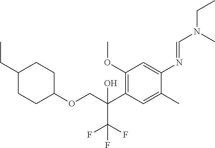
C1(OC)=C(C(COC2CCC(CC)CC2)(O)C(F)(F)F)C=C(C)C(N=CN(CC)C)=C1
